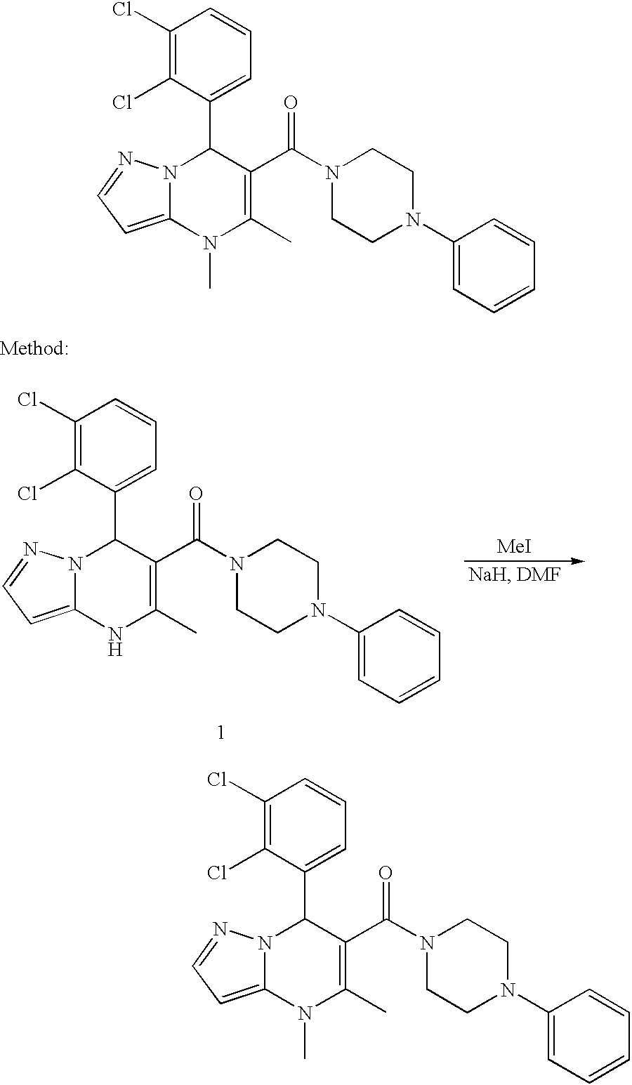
N12C(=CC=N1)NC(C)=C(C(N1CCN(C3=CC=CC=C3)CC1)=O)C2C1=CC=CC(Cl)=C1Cl.[MeI].N12C(=CC=N1)N(C)C(C)=C(C(N1CCN(C3=CC=CC=C3)CC1)=O)C2C1=CC=CC(Cl)=C1Cl.N12C(=CC=N1)N(C)C(C)=C(C(N1CCN(C3=CC=CC=C3)CC1)=O)C2C1=CC=CC(Cl)=C1Cl
